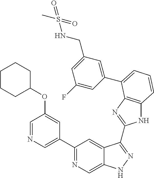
C1(C2=NC=C3C(=C2)C(C2=NC4=C(N2)C=CC=C4C2=CC(CNS(C)(=O)=O)=CC(F)=C2)=NN3)=CN=CC(OC2CCCCC2)=C1
